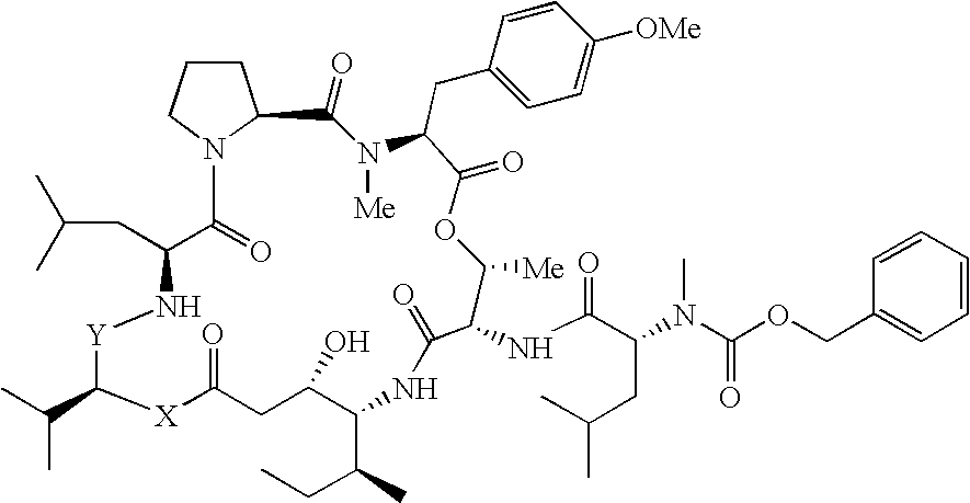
CC(C1[X]C(=O)CC(O)C(C(CC)C)NC(=O)C(NC(=O)C(N(C)C(=O)OCC2=CC=CC=C2)CC(C)C)C([Me])OC(=O)C(CC2=CC=C([OMe])C=C2)N([Me])C(=O)C2N(C(=O)C(CC(C)C)N[Y]1)CCC2)C
